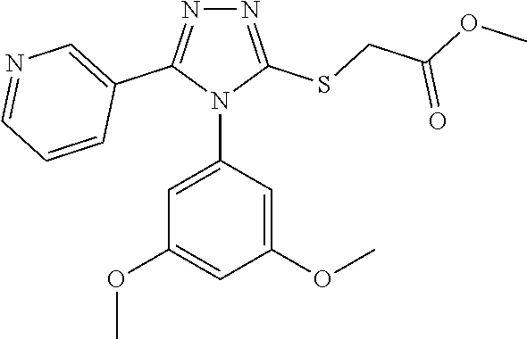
N1=C(SCC(OC)=O)N(C2=CC(OC)=CC(OC)=C2)C(C2=CN=CC=C2)=N1
